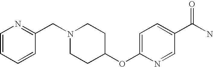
C1(CN2CCC(OC3=CC=C(C(N)=O)C=N3)CC2)=NC=CC=C1
